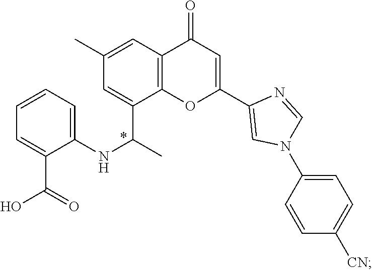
N(C1=CC=CC=C1C(=O)O)C(C1=CC(C)=CC2=C1OC(C1=CN(C3=CC=C([CN])C=C3)C=N1)=CC2=O)C
